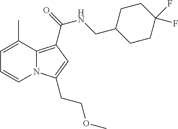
C1=C(C)C2=C(C(NCC3CCC(F)(F)CC3)=O)C=C(CCOC)N2C=C1
